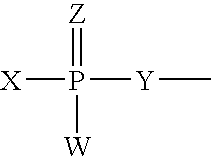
P([Y]C)([X])(=[Z])[W]
